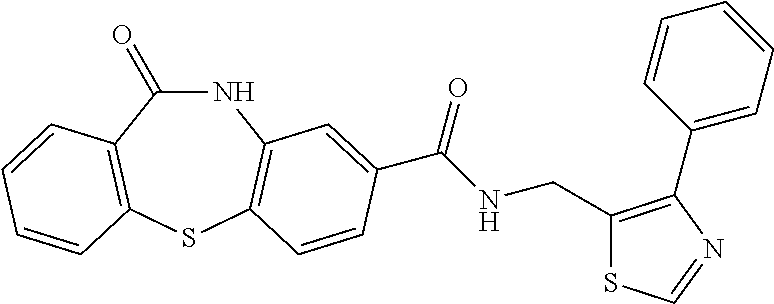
C1(=O)NC2=C(SC3=C1C=CC=C3)C=CC(C(NCC1=C(C3=CC=CC=C3)N=CS1)=O)=C2
